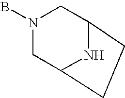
BN1CC2NC(C1)CC2
